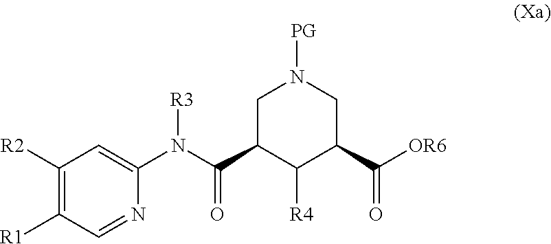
C1C(C(N(C2=CC([R2])=C([R1])C=N2)[R3])=O)C([R4])C(C([OR6])=O)CN1[PG]
